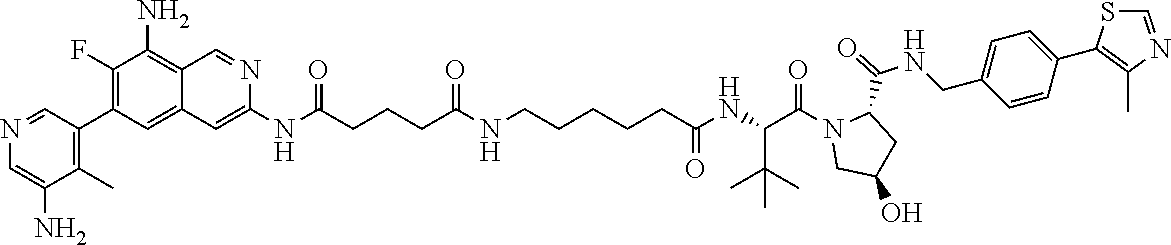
N(C(CCCC(NCCCCCC(NC(C(N1CC(O)CC1C(=O)NCC1=CC=C(C2=C(C)N=CS2)C=C1)=O)C(C)(C)C)=O)=O)=O)C1=CC2=CC(C3=C(C)C(N)=CN=C3)=C(F)C(N)=C2C=N1
